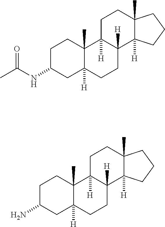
C1C(N)CC2([H])C(C)(C1)C1([H])C([H])(CC2)C2([H])C(C)(CC1)CCC2.C1C(NC(C)=O)CC2([H])C(C)(C1)C1([H])C([H])(CC2)C2([H])C(C)(CC1)CCC2
